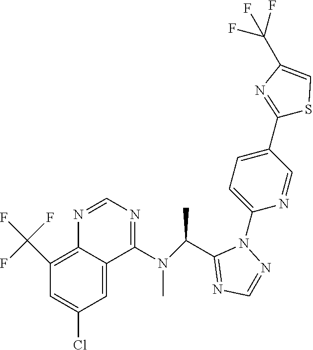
N1=CN=C(N(C(C2=NC=NN2C2=CC=C(C3=NC(C(F)(F)F)=CS3)C=N2)C)C)C2=CC(Cl)=CC(C(F)(F)F)=C12
